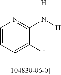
C1=CC=C(I)C(N([H])[H])=N1
